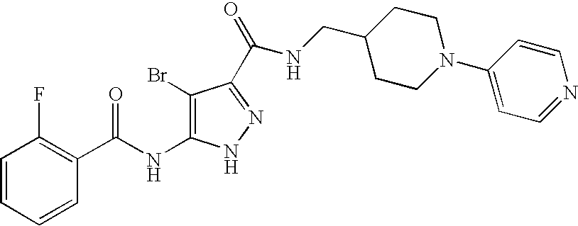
C1=CC=CC(C(NC2=C(Br)C(C(NCC3CCN(C4=CC=NC=C4)CC3)=O)=NN2)=O)=C1F
